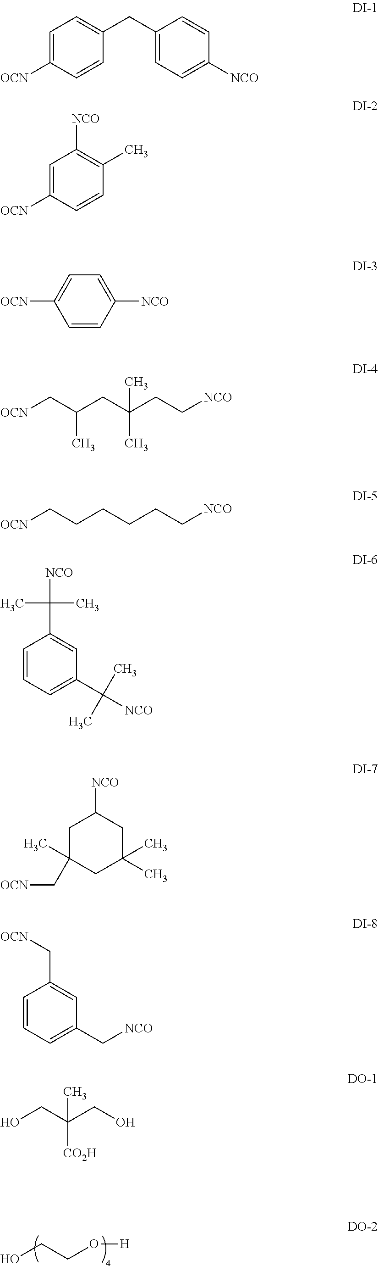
OCCO[H].C1=C([OCN])C=CC(CC2=CC=C([NCO])C=C2)=C1.C1=C([OCN])C=CC(C)=C1[NCO].C1=C([OCN])C=CC([NCO])=C1.[OCN]CC(CC(CC[NCO])(C)C)C.[OCN]CCCCCC[NCO].C1=CC=C(C([NCO])(C)C)C=C1C([NCO])(C)C.C1C(C[OCN])(C)CC(C)(C)CC1[NCO].C1=CC=C(C[NCO])C=C1C[OCN].OCC(CO)([CO2H])C
